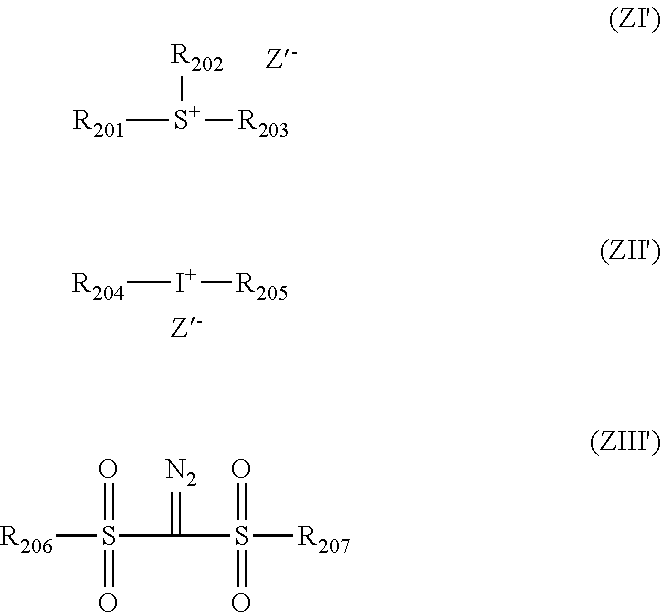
[R202][S+]([R201])[R203].[I+]([R204])[R205].S([R206])(=O)(C(=[N2])S(=O)(=O)[R207])=O
